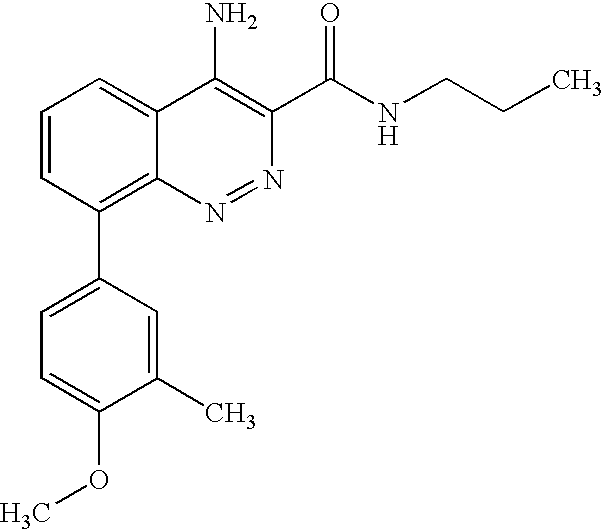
C1(C)=CC(C2=C3C(=CC=C2)C(N)=C(C(=O)NCCC)N=N3)=CC=C1OC
